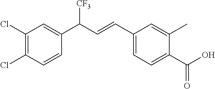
C1(Cl)=C(Cl)C=CC(C(C=CC2=CC=C(C(O)=O)C(C)=C2)[CF3])=C1
